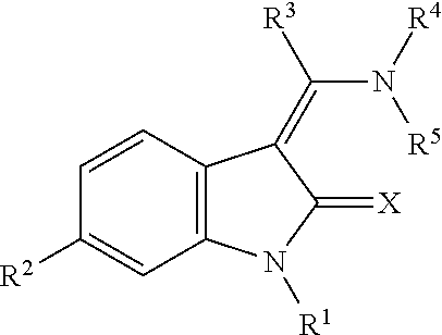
C12=C(C=CC([R2])=C1)C(=C(N([R4])[R5])[R3])C(=[X])N2[R1]
